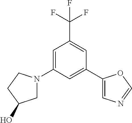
C1=C(N2CC(O)CC2)C=C(C2=CN=CO2)C=C1C(F)(F)F
